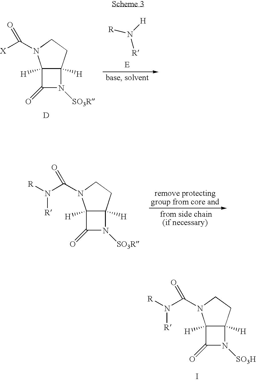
C12([H])C([H])(CCN1C(N([R])[R])=O)N([SO3R])C2=O.C12([H])C([H])(CCN1C(N([R])[R])=O)N([SO3H])C2=O.I.C12([H])C([H])(CCN1C([X])=O)N([SO3R])C2=O.[D].[R]N([H])[R].[E]
